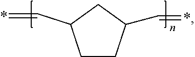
C1CC(C=*)CC1C=*
